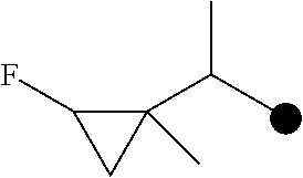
C1(C(C)C)(C)C(F)C1
